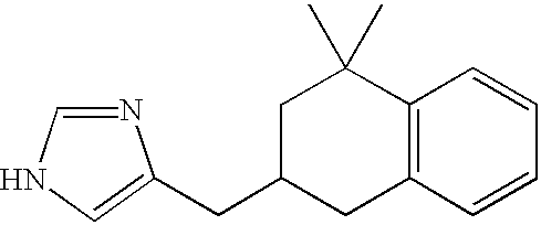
N1=CNC=C1CC1CC2=C(C(C)(C)C1)C=CC=C2
